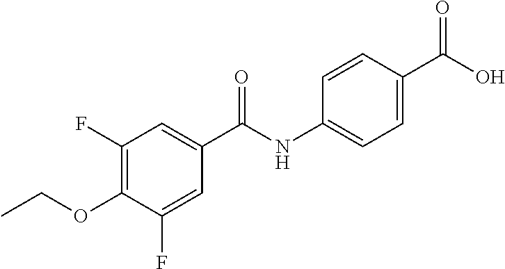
C1(F)=C(OCC)C(F)=CC(C(NC2=CC=C(C(O)=O)C=C2)=O)=C1
